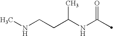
C(NC(=O)C)(CCNC)C
